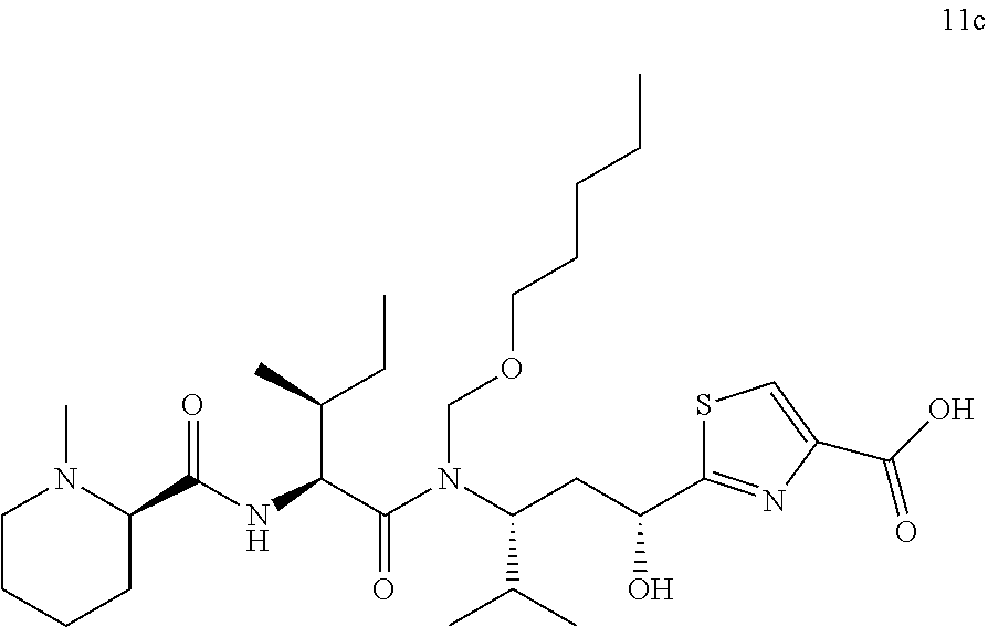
C1CCCC(C(NC(C(N(C(CC(C2=NC(C(O)=O)=CS2)O)C(C)C)COCCCCC)=O)C(C)CC)=O)N1C
